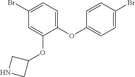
C1(OC2=CC=C(Br)C=C2)=CC=C(Br)C=C1OC1CNC1
